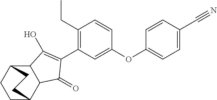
C12C(C3CCC1CC3)C(=O)C(C1=C(CC)C=CC(OC3=CC=C(C#N)C=C3)=C1)=C2O
